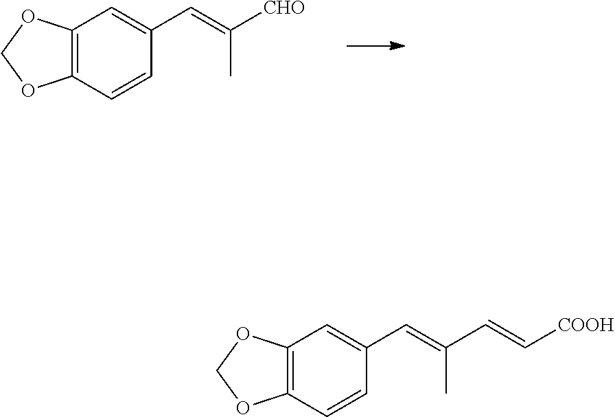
C12=C(C=CC(C=C(C)[CHO])=C1)OCO2.C12=C(C=CC(C=C(C)C=C[COOH])=C1)OCO2
